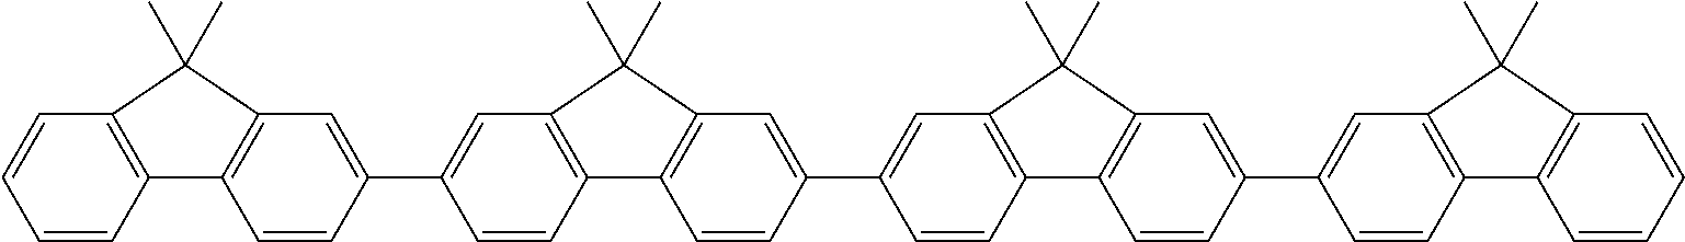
C1(C2=CC3=C(C4=C(C=C(C5=CC6=C(C7=C(C=C(C8=CC9=C(C%10=C(C=CC=C%10)C9(C)C)C=C8)C=C7)C6(C)C)C=C5)C=C4)C3(C)C)C=C2)=CC2=C(C=C1)C1=C(C=CC=C1)C2(C)C
